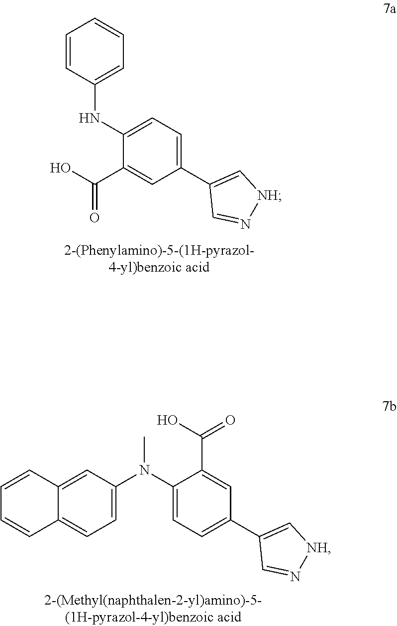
N(C1=CC=CC=C1)C1=CC=C(C2=C[NH]N=C2)C=C1C(O)=O.C1=C(N(C2=CC=C(C3=C[NH]N=C3)C=C2C(O)=O)C)C=C2C(=C1)C=CC=C2
